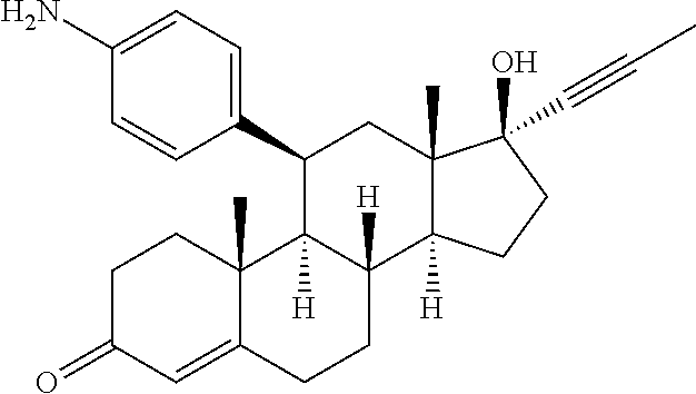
C1=C(N)C=CC(C2C3([H])C([H])(C4([H])C(C)(C2)C(O)(C#CC)CC4)CCC2=CC(=O)CCC32C)=C1
